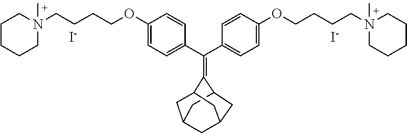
C(C1=CC=C(OCCCCN2(C)CCCCC2)C=C1)(C1=CC=C(OCCCCN2(C)CCCCC2)C=C1)=C1C2CC3CC(C2)CC1C3.[I-].[I-]
